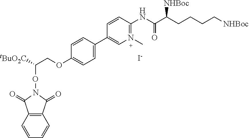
C(C(ON1C(=O)C2=C(C1=O)C=CC=C2)[tBuO2C])OC1=CC=C(C2=CN(C)=C(NC(=O)C(CCCC[NHBoc])[NHBoc])C=C2)C=C1.[I-]
